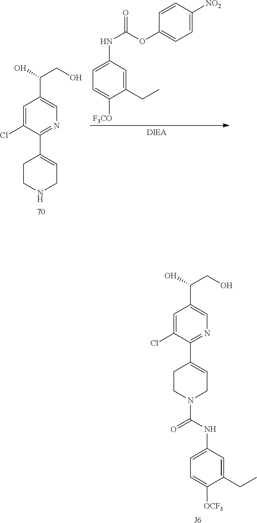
C1=C(Cl)C(C2=CCNCC2)=NC=C1C(O)CO.C1=C(NC(OC2=CC=C([NO2])C=C2)=O)C=C(CC)C([F3CO])=C1.C1=C(Cl)C(C2=CCN(C(NC3=CC=C([OCF3])C(CC)=C3)=O)CC2)=NC=C1C(O)CO.[J6]
